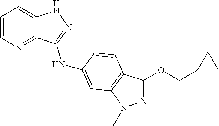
C1=CN=C2C(=C1)NN=C2NC1=CC2=C(C(OCC3CC3)=NN2C)C=C1
